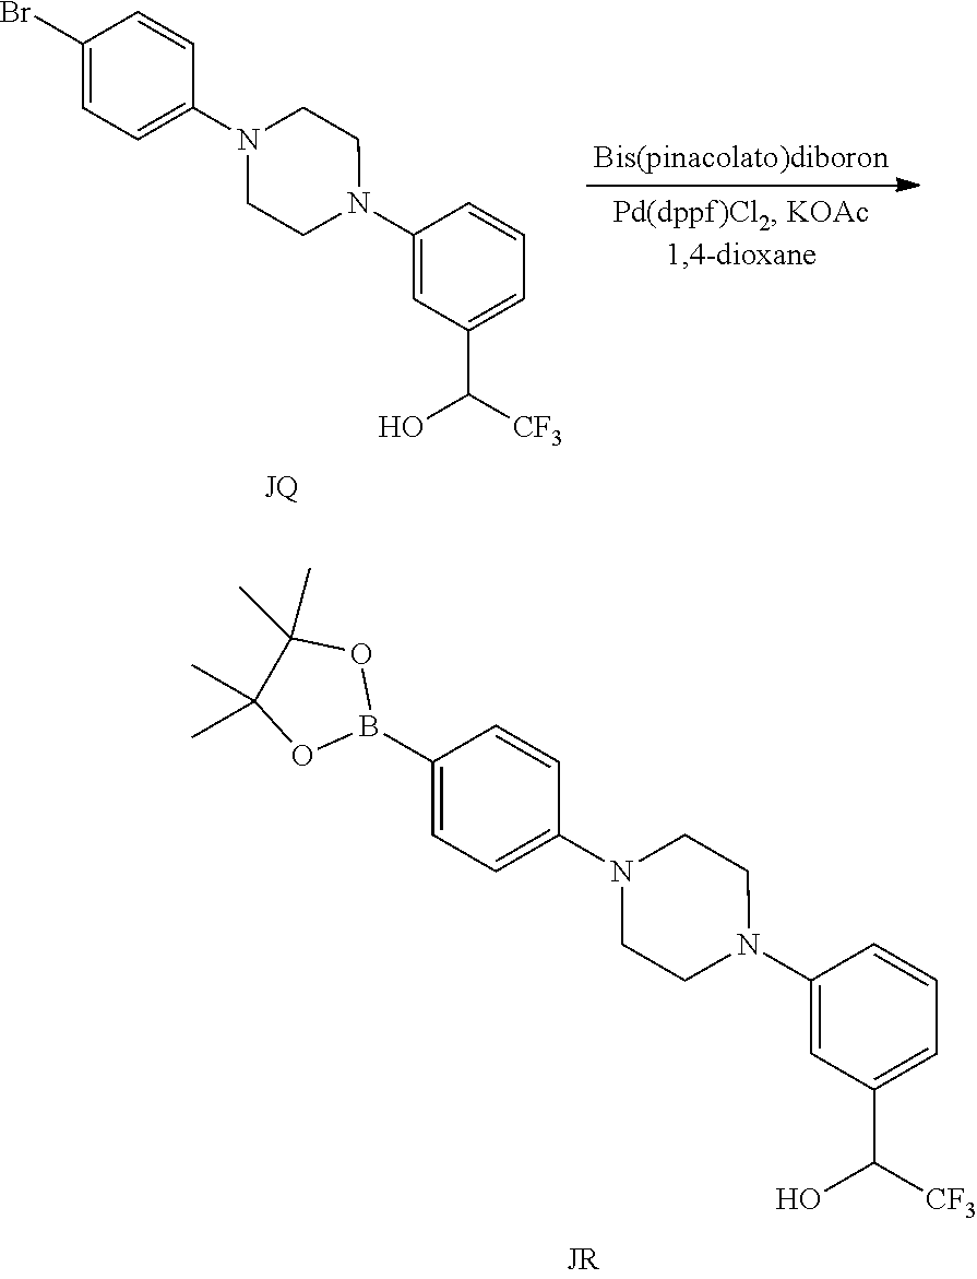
C1(N2CCN(C3=CC=C(B4OC(C)(C)C(C)(C)O4)C=C3)CC2)=CC(C([CF3])O)=CC=C1.C1(N2CCN(C3=CC=C(Br)C=C3)CC2)=CC(C([CF3])O)=CC=C1
